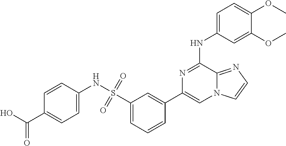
C1=C(NC2=NC(C3=CC(S(=O)(NC4=CC=C(C(O)=O)C=C4)=O)=CC=C3)=CN3C2=NC=C3)C=C(OC)C(OC)=C1
